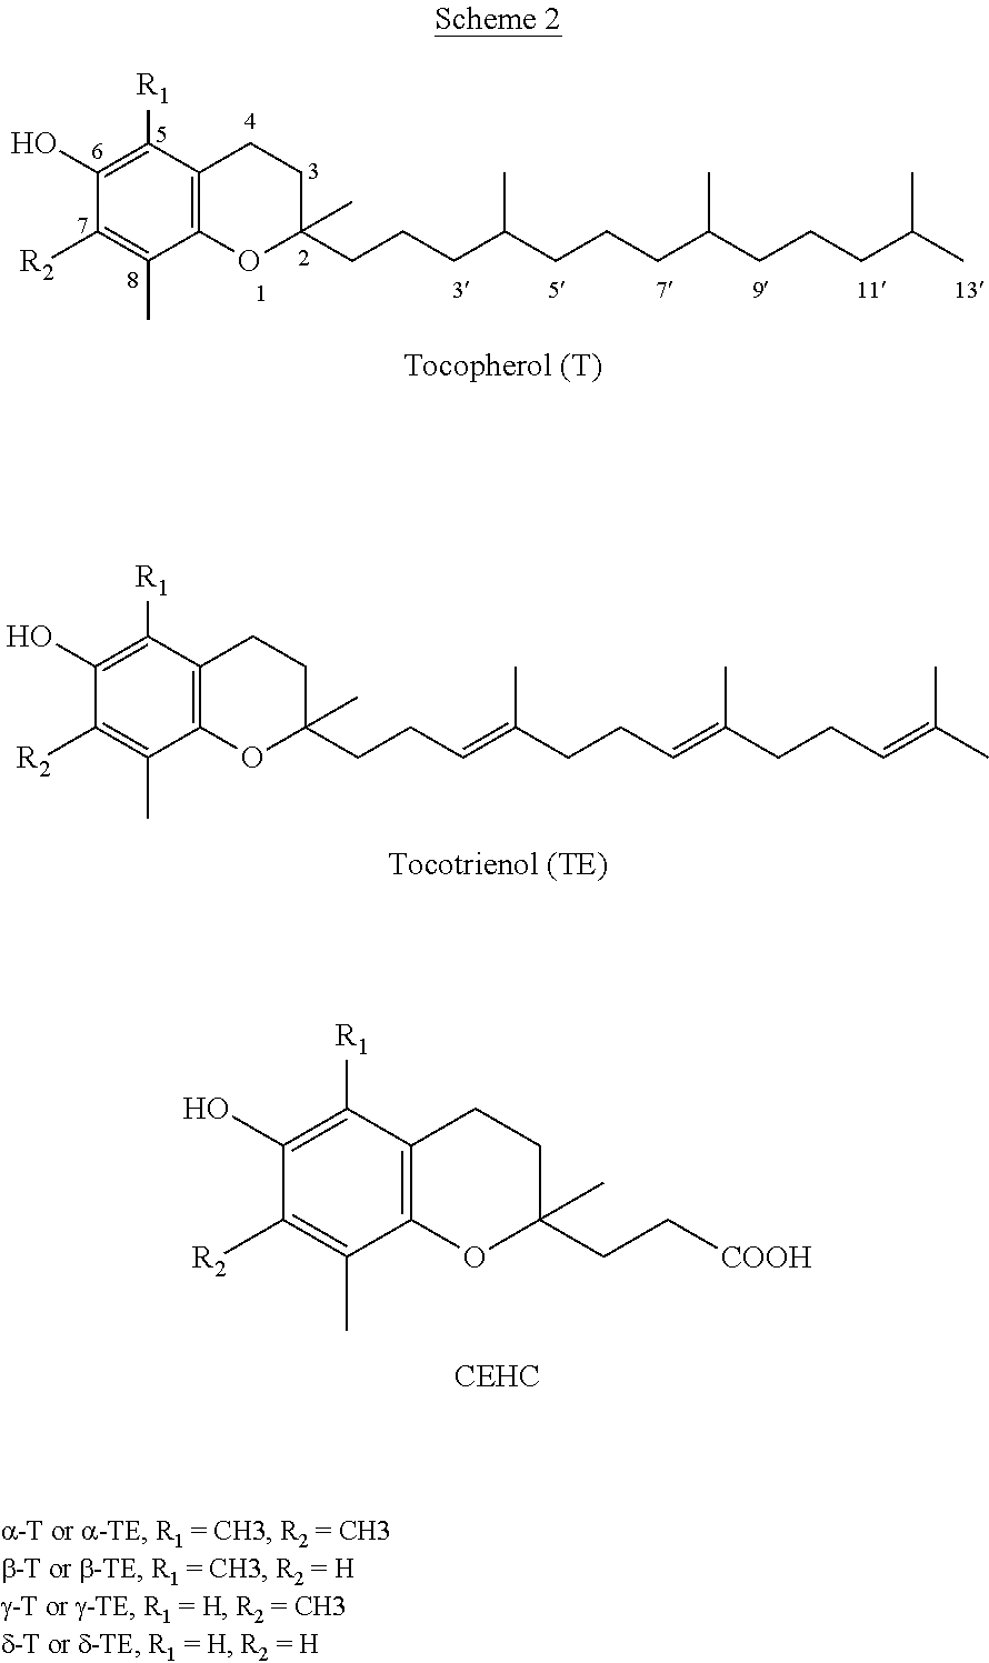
C1(O)=C([R1])C2=C(C(C)=C1[R2])OC(CCCC(CCCC(CCCC(C)C)C)C)(C)CC2.C1(O)=C([R1])C2=C(C(C)=C1[R2])OC(CCC=C(CCC=C(CCC=C(C)C)C)C)(C)CC2.C1(O)=C([R1])C2=C(C(C)=C1[R2])OC(CC[COOH])(C)CC2
